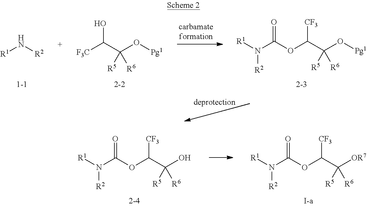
[R1]N[R2].[F3C]C(C(O[Pg1])([R5])[R6])O.O(C(C(O[Pg1])([R5])[R6])[CF3])C(N([R1])[R2])=O.O(C(C([OR7])([R5])[R6])[CF3])C(N([R1])[R2])=O.O(C(C(O)([R5])[R6])[CF3])C(N([R1])[R2])=O
